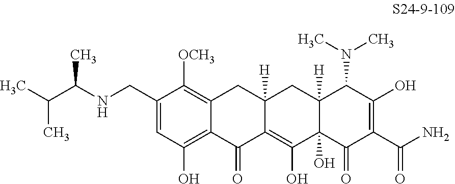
C1(CNC(C)C(C)C)=CC(O)=C2C(=C1[OCH3])CC1([H])C(=C(O)C3(O)C([H])(C1)C(N(C)C)C(O)=C(C(N)=O)C3=O)C2=O
